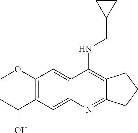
C12=NC3=CC(C(C)O)=C(OC)C=C3C(NCC3CC3)=C1CCC2
